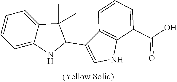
C12=C(NC=C1C1NC3=CC=CC=C3C1(C)C)C(C(O)=O)=CC=C2
